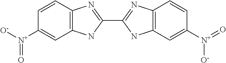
C1=CC([N+]([O-])=O)=CC2=C1N=C(C1=NC3=C(N1)C=C([N+](=O)[O-])C=C3)N2
